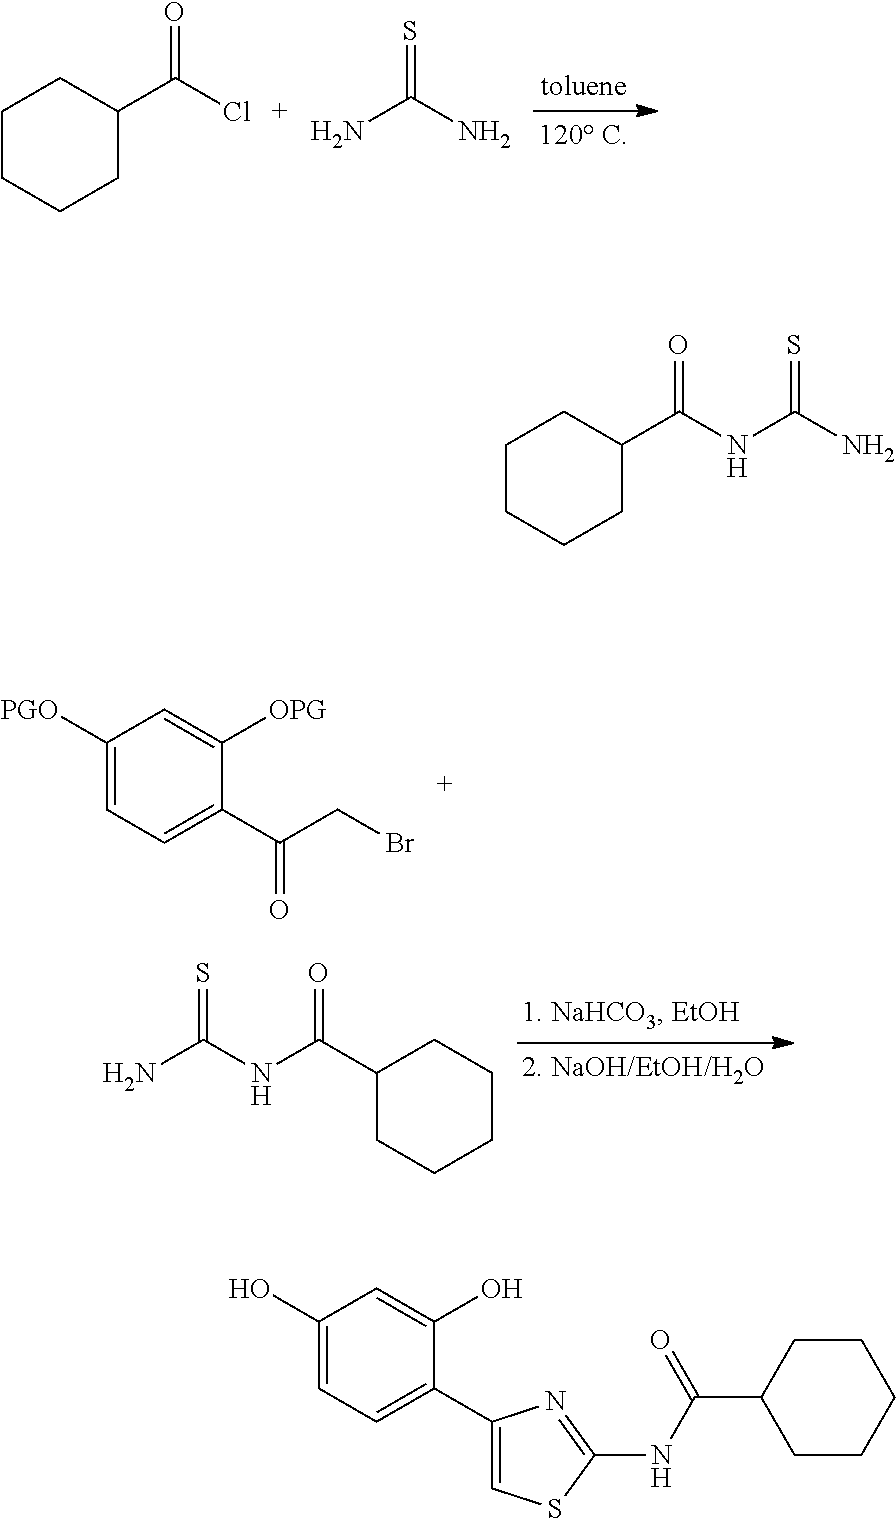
C1C(C(Cl)=O)CCCC1.NC(N)=S.C1([PGO])=CC=C(C(CBr)=O)C([OPG])=C1.NC(NC(C1CCCCC1)=O)=S.C1C(C(NC(N)=S)=O)CCCC1.C1(O)=CC=C(C2=CSC(NC(C3CCCCC3)=O)=N2)C(O)=C1
